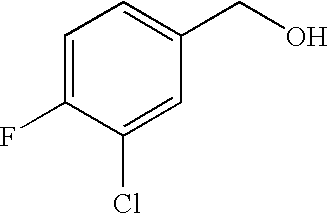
C1=C(F)C(Cl)=CC(CO)=C1
